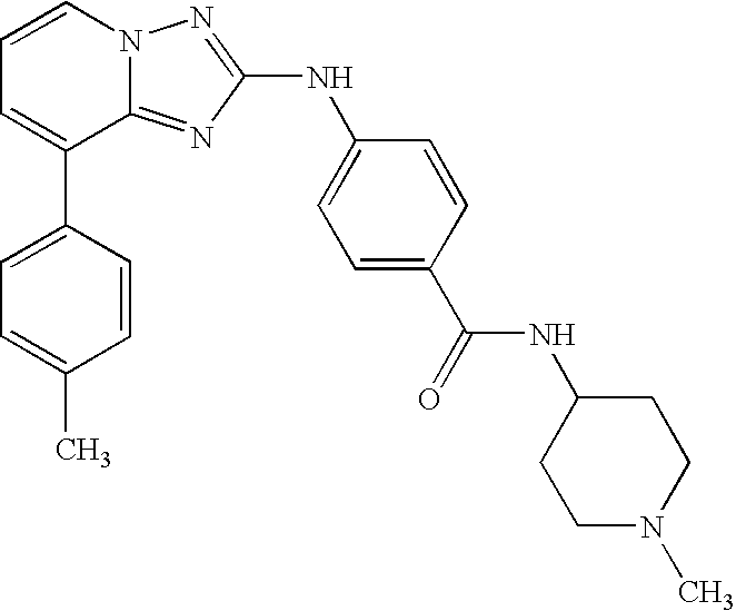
C1=C(C2=CC=CN3C2=NC(NC2=CC=C(C(=O)NC4CCN(C)CC4)C=C2)=N3)C=CC(C)=C1
